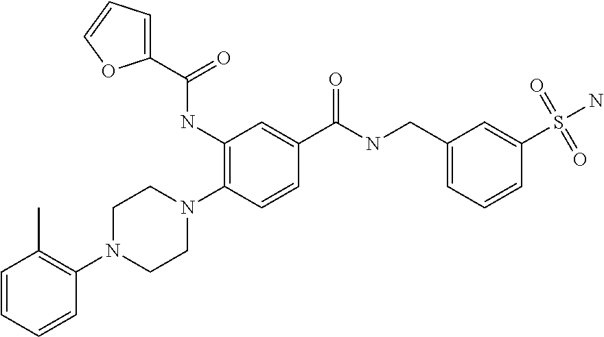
C1(NC(C2=CC=CO2)=O)=C(N2CCN(C3=C(C)C=CC=C3)CC2)C=CC(C(NCC2=CC=CC(S(N)(=O)=O)=C2)=O)=C1
